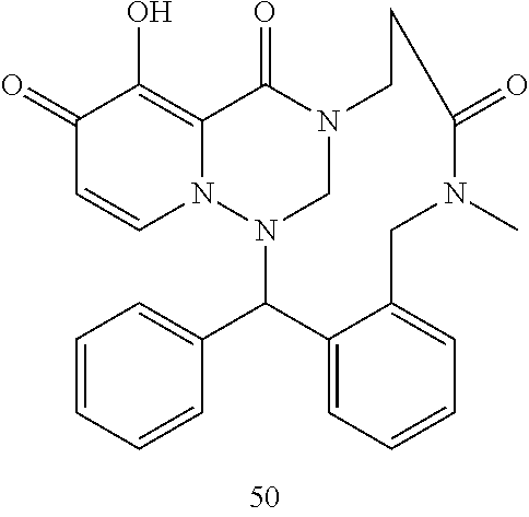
N12CN(C(C3=CC=CC=C3)C3=CC=CC=C3CN(C)C(=O)CC1)N1C=CC(=O)C(O)=C1C2=O
